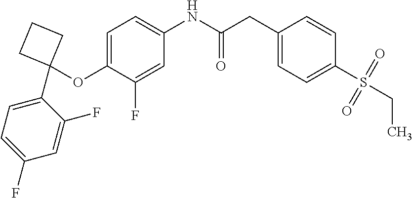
C1(OC2(C3=CC=C(F)C=C3F)CCC2)=CC=C(NC(CC2=CC=C(S(CC)(=O)=O)C=C2)=O)C=C1F
